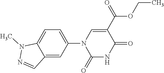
C1(N2C(=O)NC(=O)C(C(=O)OCC)=C2)=CC=C2C(=C1)C=NN2C
